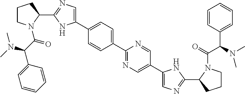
C1(C2CCCN2C(C(C2=CC=CC=C2)N(C)C)=O)=NC=C(C2=CC=C(C3=NC=C(C4=CN=C(C5CCCN5C(=O)C(C5=CC=CC=C5)N(C)C)N4)C=N3)C=C2)N1
